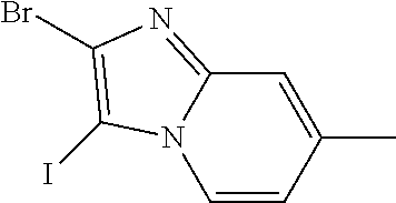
C1=CC(C)=CC2=NC(Br)=C(I)N12
